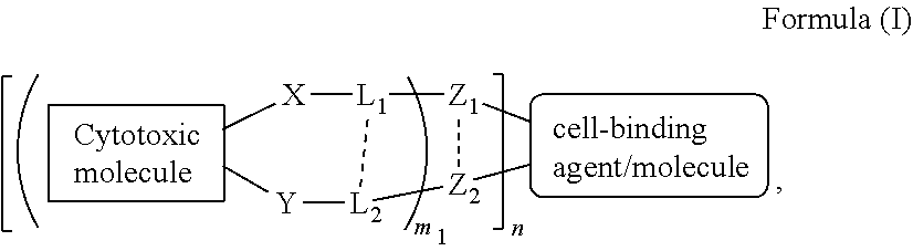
[X]([L1]1[Z1](C)[Z2](C)[L2]1[Y]C)C
